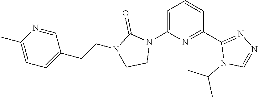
N1(C(C)C)C=NN=C1C1=NC(N2CCN(CCC3=CC=C(C)N=C3)C2=O)=CC=C1
